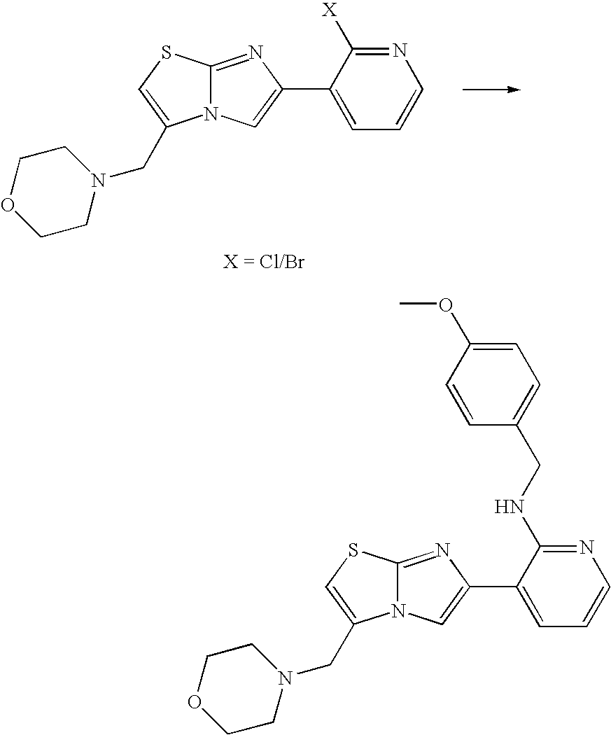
C12=NC(C3=CC=CN=C3NCC3=CC=C(OC)C=C3)=CN1C(CN1CCOCC1)=CS2.C12=NC(C3=CC=CN=C3[X])=CN1C(CN1CCOCC1)=CS2
